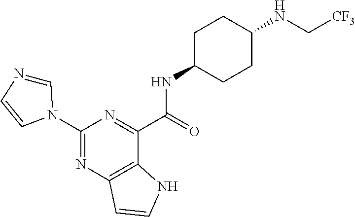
C1(N2C=NC=C2)=NC2=C(C(C(=O)NC3CCC(NC[CF3])CC3)=N1)NC=C2
